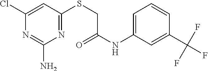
C1(Cl)=CC(SCC(NC2=CC=CC(C(F)(F)F)=C2)=O)=NC(N)=N1
